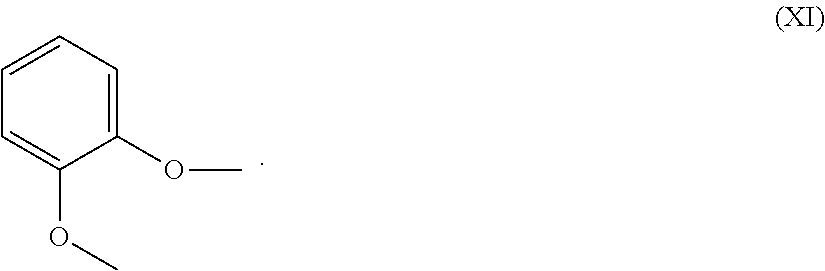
O(C)C1=CC=CC=C1OC
